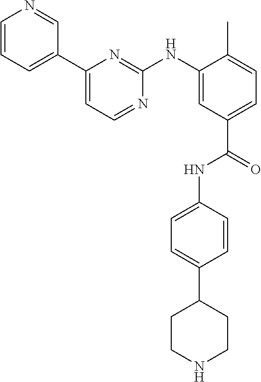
C1=CC=C(C2=CC=NC(NC3=CC(C(=O)NC4=CC=C(C5CCNCC5)C=C4)=CC=C3C)=N2)C=N1
